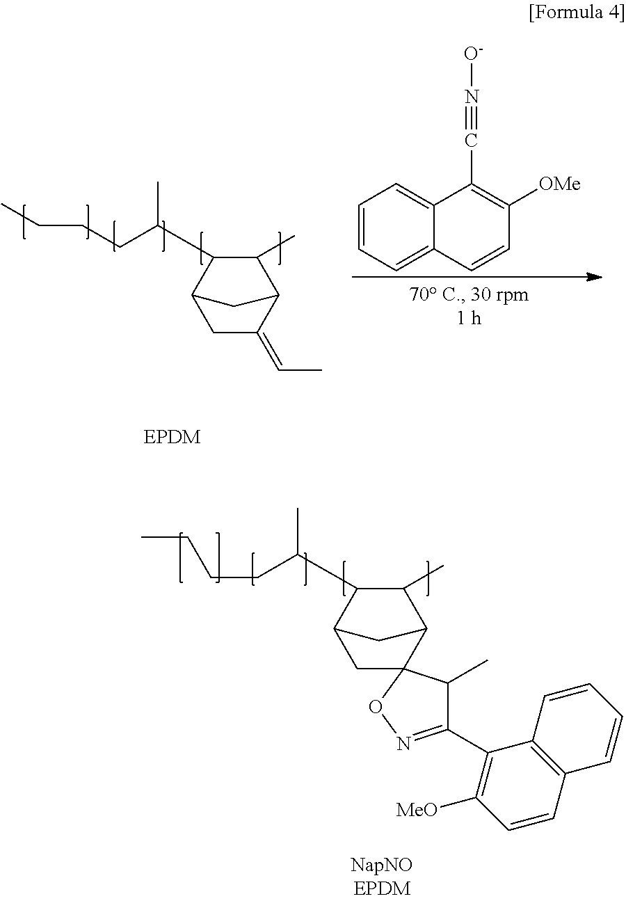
C1C(=CC)C2C(C)C(C(C)CCCC)C1C2.C1=CC=C2C(=C1)C(C#N[O-])=C([OMe])C=C2.C1C2C(C(C)CCCC)C(C)C(C2)C12C(C)C(C1=C([MeO])C=CC3=C1C=CC=C3)=NO2
